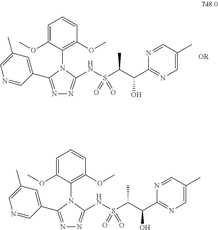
C1=C(OC)C(N2C(NS(C(C(C3=NC=C(C)C=N3)O)C)(=O)=O)=NN=C2C2=CC(C)=CN=C2)=C(OC)C=C1.C1=C(OC)C(N2C(NS(C(C(C3=NC=C(C)C=N3)O)C)(=O)=O)=NN=C2C2=CC(C)=CN=C2)=C(OC)C=C1
